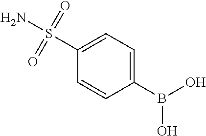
S(C1=CC=C(B(O)O)C=C1)(N)(=O)=O
